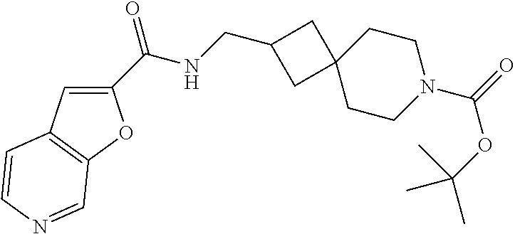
C1CC2(CCN1C(OC(C)(C)C)=O)CC(CNC(C1=CC3=C(O1)C=NC=C3)=O)C2
